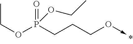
CCOP(=O)(CCCO->C)OCC
